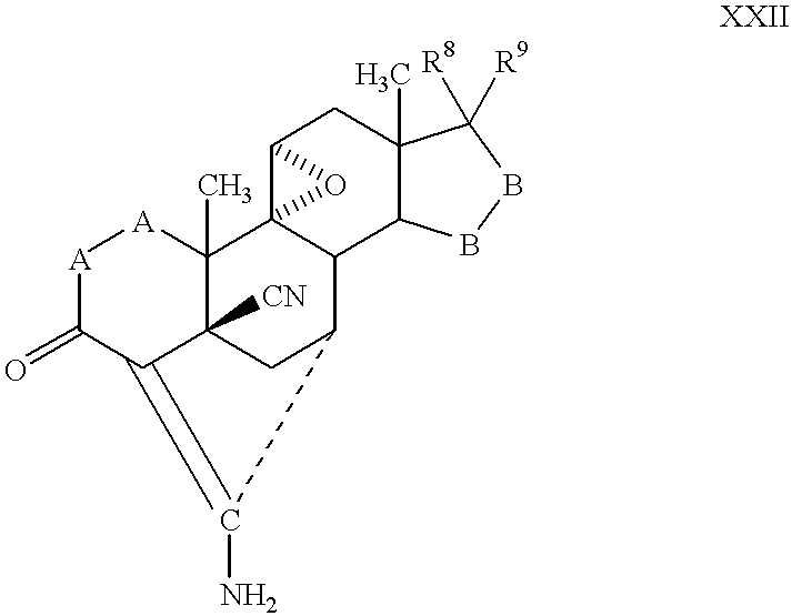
[A]1C(=O)C2=C(N)C3CC2([CN])C(C)([A]1)C12C3C3C(C)(CC1O2)C([R8])([R9])BB3
